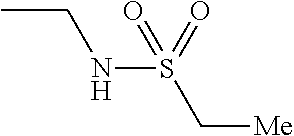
CCNS(C[Me])(=O)=O
